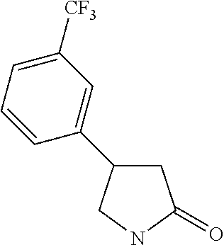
C1C(C2=CC([CF3])=CC=C2)CNC1=O
